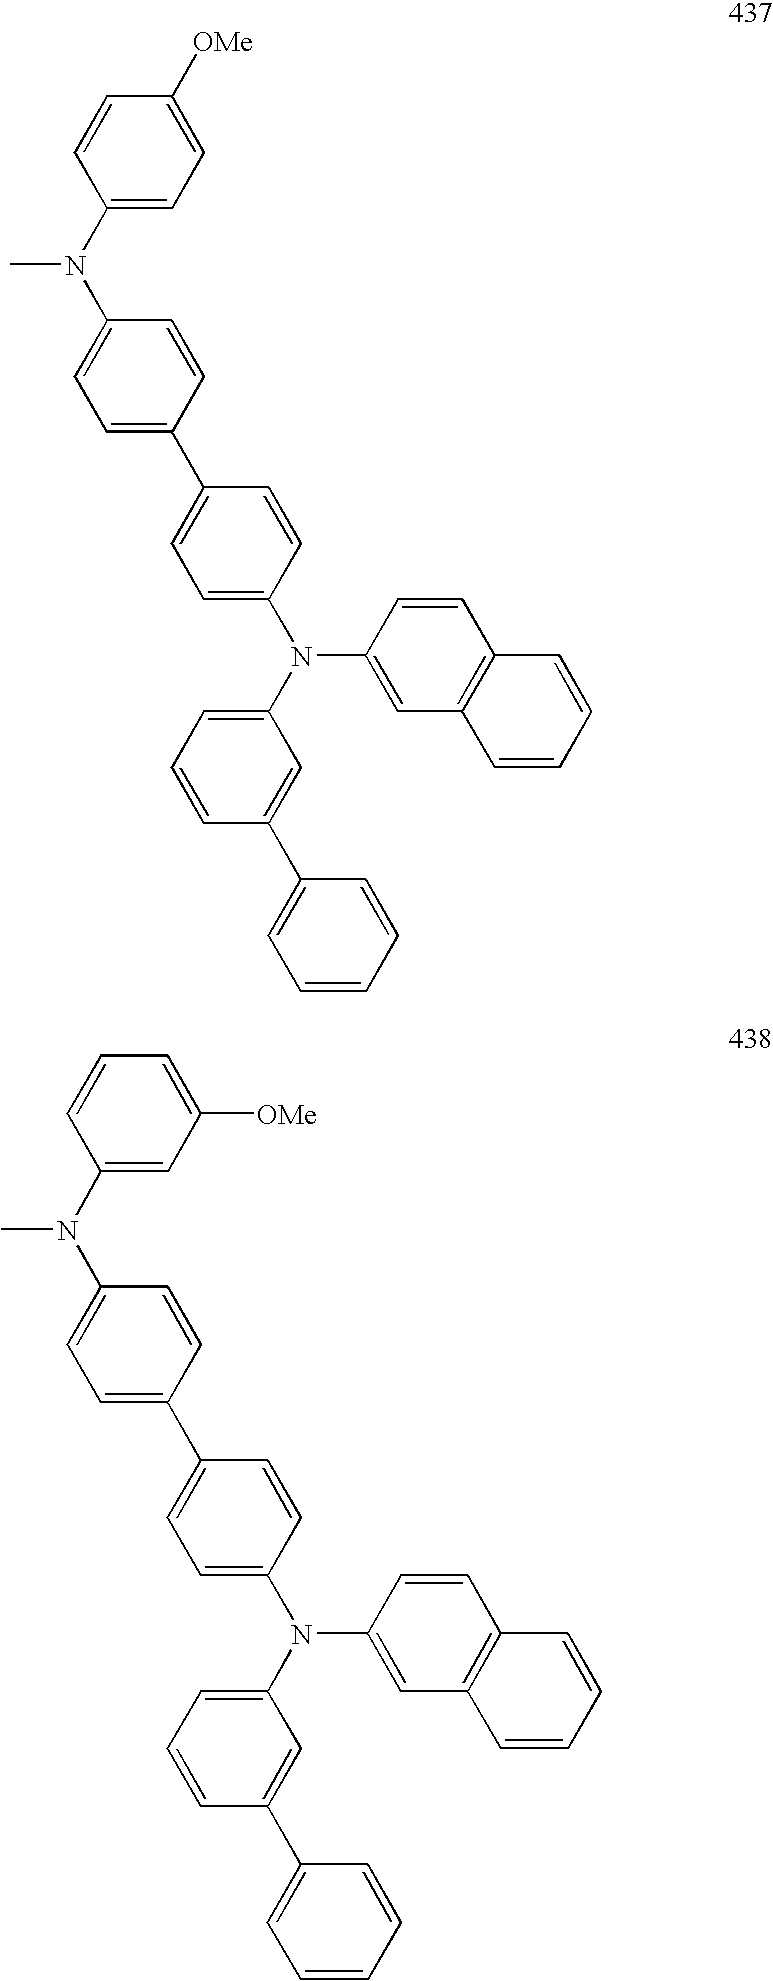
C1=CC=C(N(C2=CC=C(C3=CC=C(N(C4=CC=C([OMe])C=C4)C)C=C3)C=C2)C2=CC3=C(C=C2)C=CC=C3)C=C1C1=CC=CC=C1.C1=CC=C(N(C2=CC=C(C3=CC=C(N(C4=CC([OMe])=CC=C4)C)C=C3)C=C2)C2=CC3=C(C=C2)C=CC=C3)C=C1C1=CC=CC=C1
